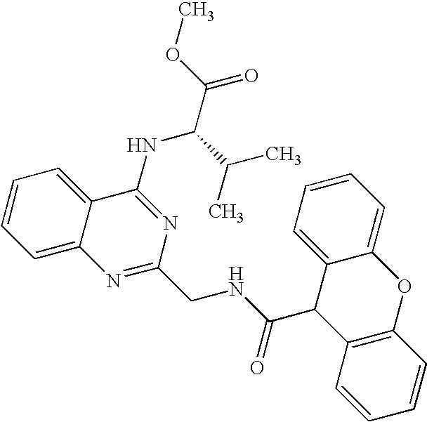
C1=CC=C2C(=C1)C(NC(C(C)C)C(=O)OC)=NC(CNC(=O)C1C3=C(C=CC=C3)OC3=CC=CC=C13)=N2
